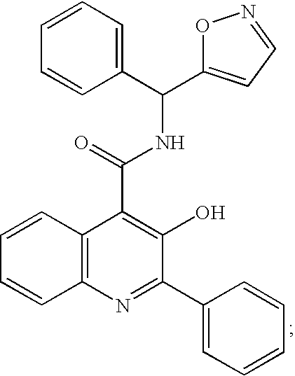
C12=C(N=C(C3=CC=CC=C3)C(O)=C1C(NC(C1=CC=CC=C1)C1=CC=NO1)=O)C=CC=C2
